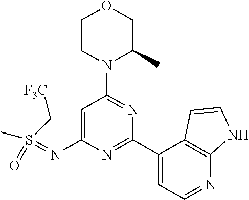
O1CCN(C2=NC(C3=CC=NC4=C3C=CN4)=NC(N=S(=O)(C)C[F3C])=C2)C(C)C1
